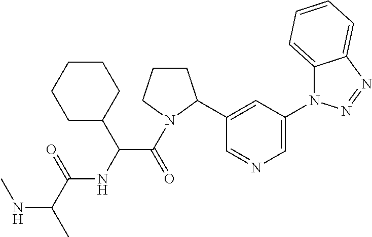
N(C(C)C(=O)NC(C(=O)N1CCCC1C1=CC(N2C3=CC=CC=C3N=N2)=CN=C1)C1CCCCC1)C
